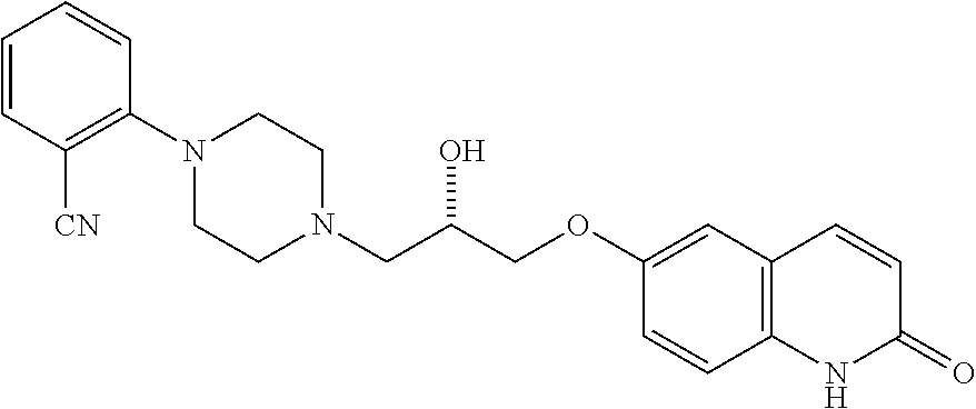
C1=CC([CN])=C(N2CCN(CC(COC3=CC4=C(C=C3)NC(=O)C=C4)O)CC2)C=C1
